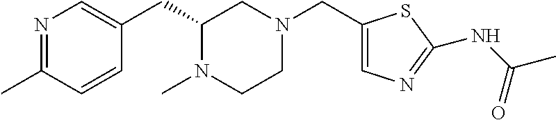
N1=C(C)C=CC(CC2N(C)CCN(CC3=CN=C(NC(C)=O)S3)C2)=C1
